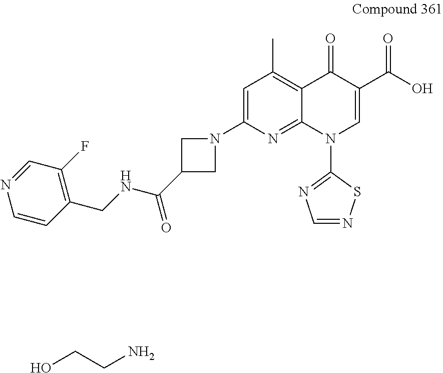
C12=C(C)C=C(N3CC(C(NCC4=C(F)C=NC=C4)=O)C3)N=C1N(C1=NC=NS1)C=C(C(O)=O)C2=O.OCCN
